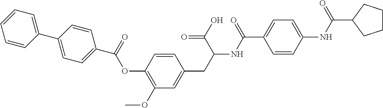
C(=O)(OC1=C(OC)C=C(CC(NC(C2=CC=C(NC(=O)C3CCCC3)C=C2)=O)C(=O)O)C=C1)C1=CC=C(C2=CC=CC=C2)C=C1
